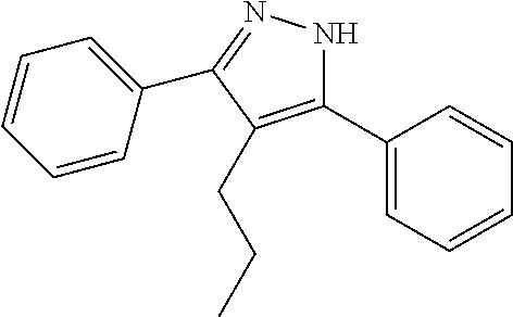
C1=CC(C2=NNC(C3=CC=CC=C3)=C2CCC)=CC=C1
